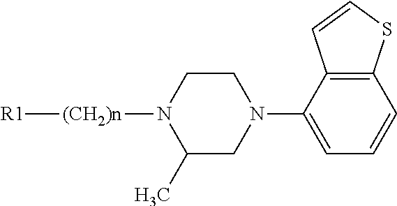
C1CN([(CH2)n][R1])C(C)CN1C1=CC=CC2=C1C=CS2
